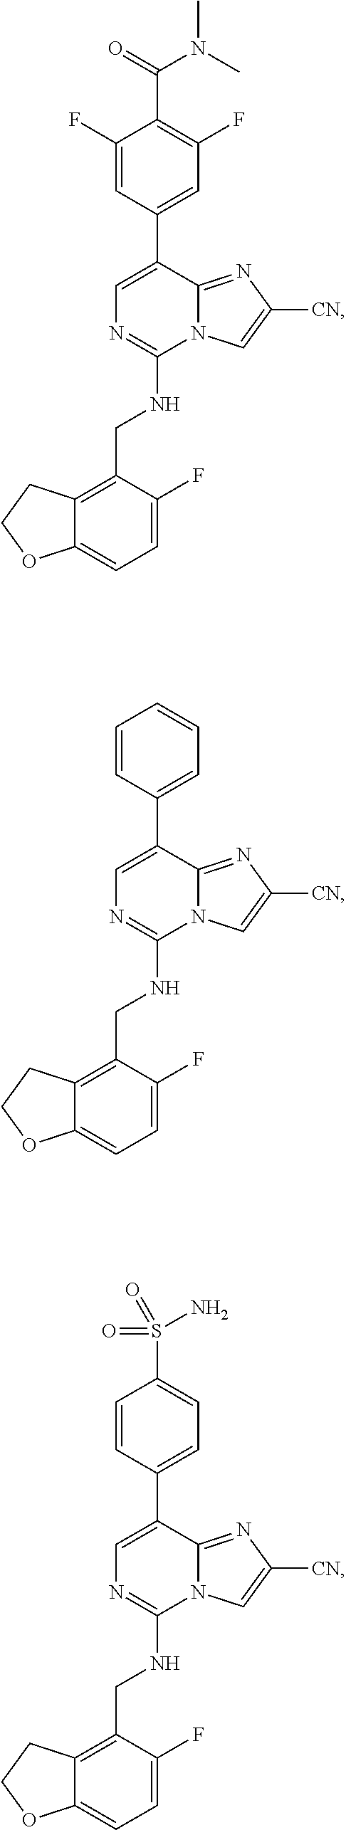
C1=C(F)C(CNC2=NC=C(C3=CC=CC=C3)C3=NC([CN])=CN23)=C2C(=C1)OCC2.C1=C(F)C(CNC2=NC=C(C3=CC(F)=C(C(N(C)C)=O)C(F)=C3)C3=NC([CN])=CN23)=C2C(=C1)OCC2.C1=C(F)C(CNC2=NC=C(C3=CC=C(S(=O)(=O)N)C=C3)C3=NC([CN])=CN23)=C2C(=C1)OCC2
